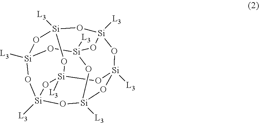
[Si]12([L3])O[Si]3([L3])O[Si]4([L3])O[Si]5([L3])O[Si]([L3])(O[Si]([L3])(O1)O[Si]([L3])(O3)O5)O[Si]([L3])(O4)O2
